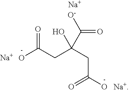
OC(CC(CC(O)=O)(C([O-])=O)O)=O.[Na].[Na]
